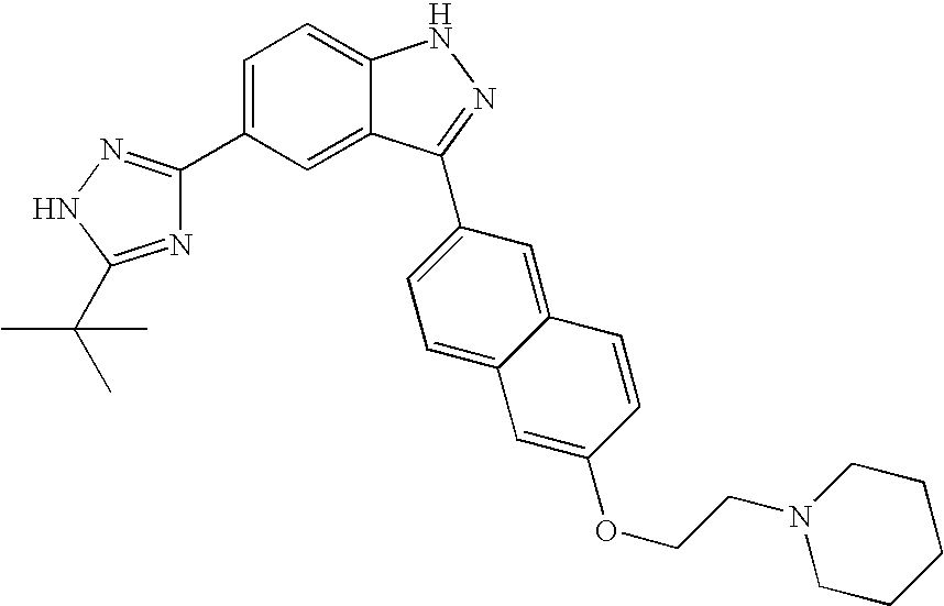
C1=C(C2=NNC(C(C)(C)C)=N2)C=C2C(=C1)NN=C2C1=CC=C2C(=C1)C=CC(OCCN1CCCCC1)=C2
